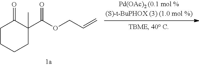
C1CCCC(C)(C(OCC=C)=O)C1=O
